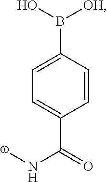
C1=CC(B(O)[OH])=CC=C1C(=O)N[w]
